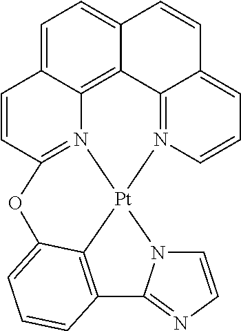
C1=C2C3=C4C(=C1)C=CC1=CC=CN(=C41)[Pt]14N3=C(C=C2)OC2=CC=CC(=C12)C1=NC=CN14
